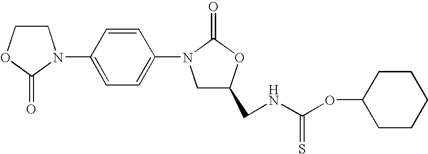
C1COC(=O)N1C1=CC=C(N2CC(CNC(OC3CCCCC3)=S)OC2=O)C=C1
